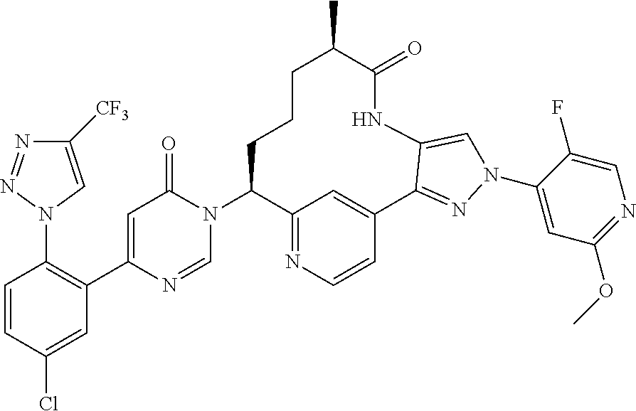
C12=NC=CC(=C1)C1=NN(C3=CC(OC)=NC=C3F)C=C1NC(=O)C(C)CCCC2N1C(=O)C=C(C2=C(N3C=C([CF3])N=N3)C=CC(Cl)=C2)N=C1
